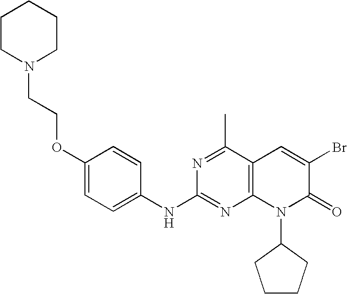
C1(NC2=NC3=C(C(C)=N2)C=C(Br)C(=O)N3C2CCCC2)=CC=C(OCCN2CCCCC2)C=C1
